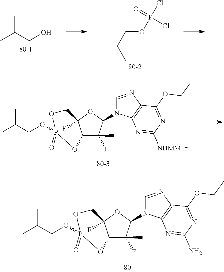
C12C(F)(C)C(N3C=NC4=C3N=C(N)N=C4OCC)OC1(F)COP(OCC(C)C)(=O)O2.C(CO)(C)C.C(OP(Cl)(=O)Cl)C(C)C.C12C(F)(C)C(N3C=NC4=C3N=C([NHMMTr])N=C4OCC)OC1(F)COP(OCC(C)C)(=O)O2
